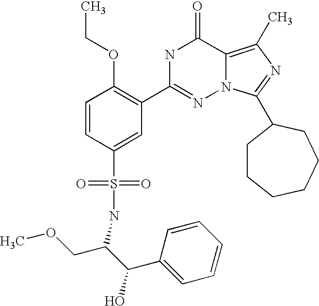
C1=CC(S(=O)(=O)NC(C(C2=CC=CC=C2)O)COC)=CC(C2=NN3C(=C(C)N=C3C3CCCCCC3)C(=O)N2)=C1OCC
